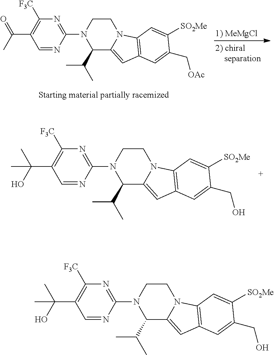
C1CN(C2=NC([F3C])=C(C(O)(C)C)C=N2)C(C(C)C)C2=CC3=C(N12)C=C([SO2Me])C(CO)=C3.C1CN(C2=NC([F3C])=C(C(C)=O)C=N2)C(C(C)C)C2=CC3=C(N12)C=C([SO2Me])C(C[OAc])=C3.[1) MeMgCl].C1CN(C2=NC([F3C])=C(C(O)(C)C)C=N2)C(C(C)C)C2=CC3=C(N12)C=C([SO2Me])C(CO)=C3
